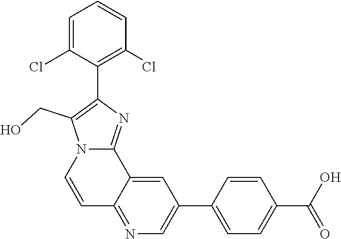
C1=CC(C2=CN=C3C(=C2)C2=NC(C4=C(Cl)C=CC=C4Cl)=C(CO)N2C=C3)=CC=C1C(=O)O
